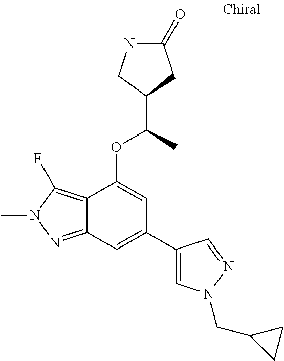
N1C(=O)CC(C(C)OC2=CC(C3=CN(CC4CC4)N=C3)=CC3=NN(C)C(F)=C23)C1
